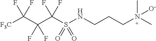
[F3C]C(C(C(S(NCCCN([O-])(C)C)(=O)=O)(F)F)(F)F)(F)F
